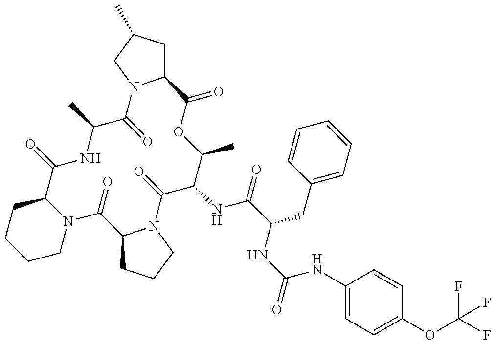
C1N2C(CCC1)C(=O)NC(C)C(=O)N1C(CC(C)C1)C(=O)OC(C)C(NC(=O)C(CC1=CC=CC=C1)NC(NC1=CC=C(OC(F)(F)F)C=C1)=O)C(=O)N1C(C2=O)CCC1
